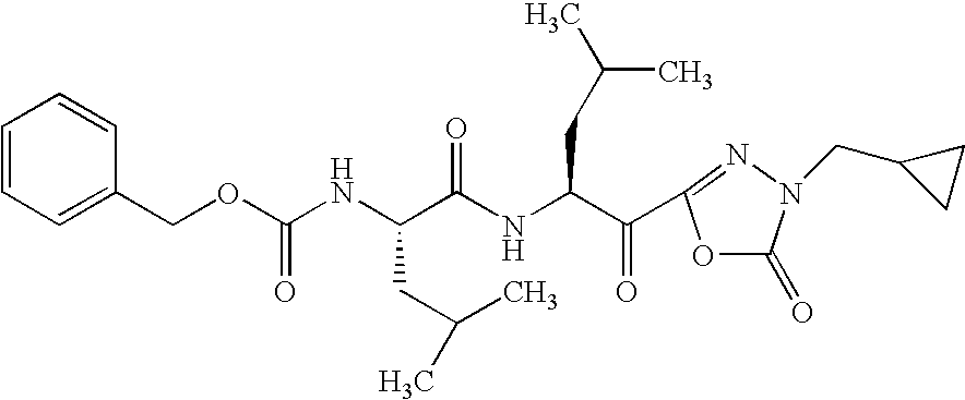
N(C(OCC1=CC=CC=C1)=O)C(C(NC(C(=O)C1=NN(CC2CC2)C(=O)O1)CC(C)C)=O)CC(C)C
